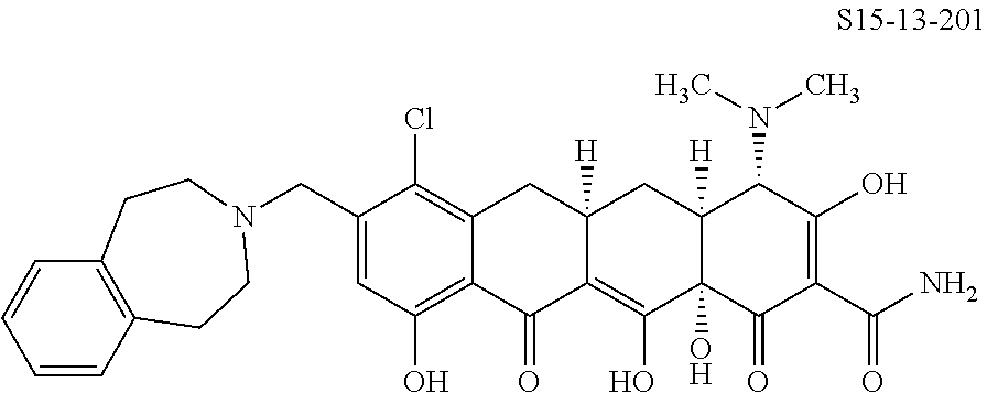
C1(CN2CCC3=C(C=CC=C3)CC2)=CC(O)=C2C(=C1Cl)CC1([H])C(=C(O)C3(O)C([H])(C1)C(N(C)C)C(O)=C(C(=O)N)C3=O)C2=O
